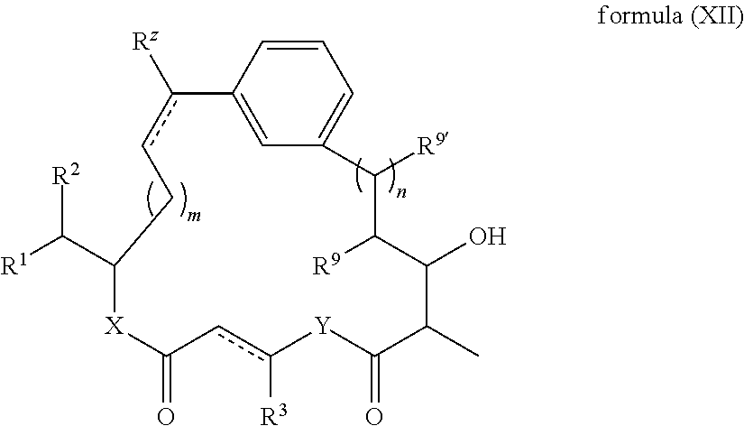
C1=C2C=C(C=C1)c([Rz])cCC(C([R1])[R2])[X]C(=O)cc([R3])[Y]C(=O)C(C)C(O)C([R9])C2[R9]
